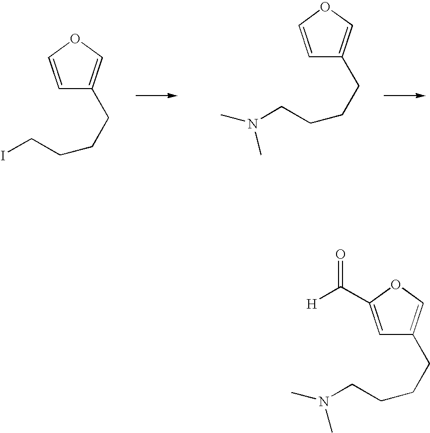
C(CCCI)C1=COC=C1.C(CCCN(C)C)C1=COC=C1.C(CCCN(C)C)C1=COC(C([H])=O)=C1
